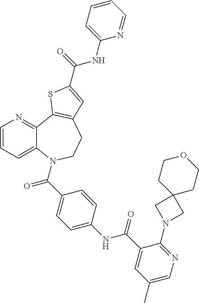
C1=CC=C2C(=N1)C1=C(CCN2C(C2=CC=C(NC(C3=CC(C)=CN=C3N3CC4(C3)CCOCC4)=O)C=C2)=O)C=C(C(=O)NC2=CC=CC=N2)S1
